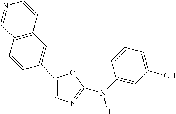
C12=C(C=CC(C3=CN=C(N(C4=CC(O)=CC=C4)[H])O3)=C1)C=NC=C2
